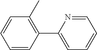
C1=CC(C2=CC=CC=N2)=C(C)C=C1
